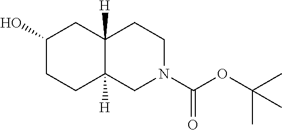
C1(O)CCC2([H])C([H])(C1)CCN(C(OC(C)(C)C)=O)C2
